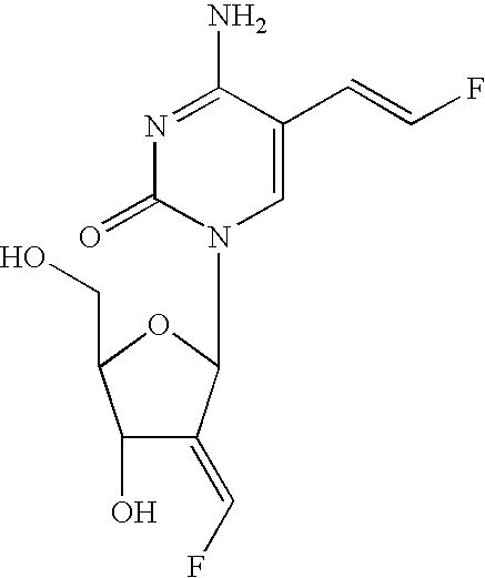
N1=C(N)C(C=CF)=CN(C2C(=CF)C(O)C(CO)O2)C1=O
